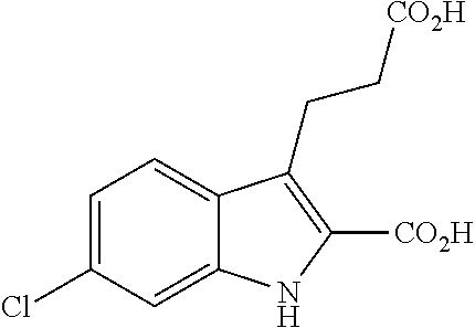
C1=C(Cl)C=C2C(=C1)C(CC[CO2H])=C([CO2H])N2
